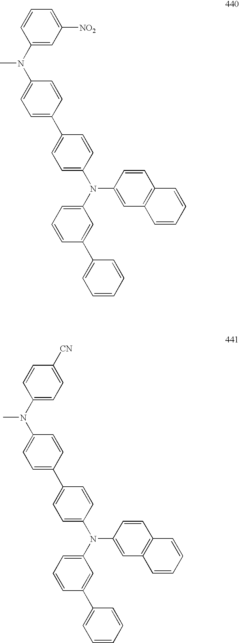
C1(C2=CC=C(N(C3=CC=CC(C4=CC=CC=C4)=C3)C3=CC4=C(C=C3)C=CC=C4)C=C2)=CC=C(N(C2=CC([NO2])=CC=C2)C)C=C1.C1(C2=CC=C(N(C3=CC=CC(C4=CC=CC=C4)=C3)C3=CC4=C(C=C3)C=CC=C4)C=C2)=CC=C(N(C2=CC=C([CN])C=C2)C)C=C1
